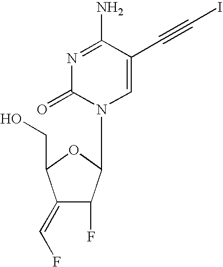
N1=C(N)C(C#CI)=CN(C2C(F)C(=CF)C(CO)O2)C1=O
